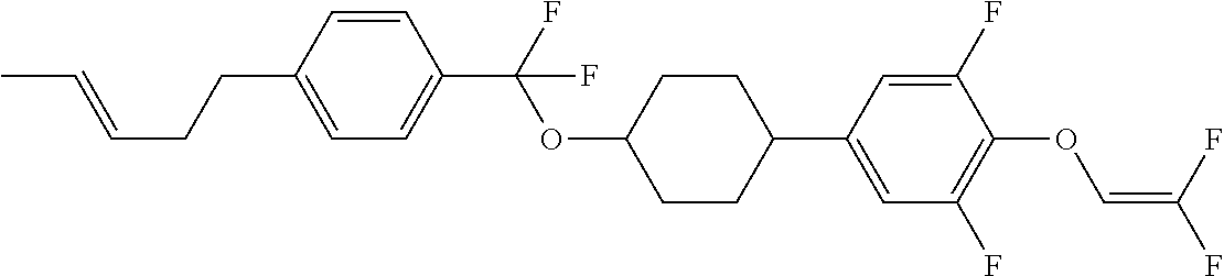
C1=CC(CCC=CC)=CC=C1C(F)(OC1CCC(C2=CC(F)=C(OC=C(F)F)C(F)=C2)CC1)F
